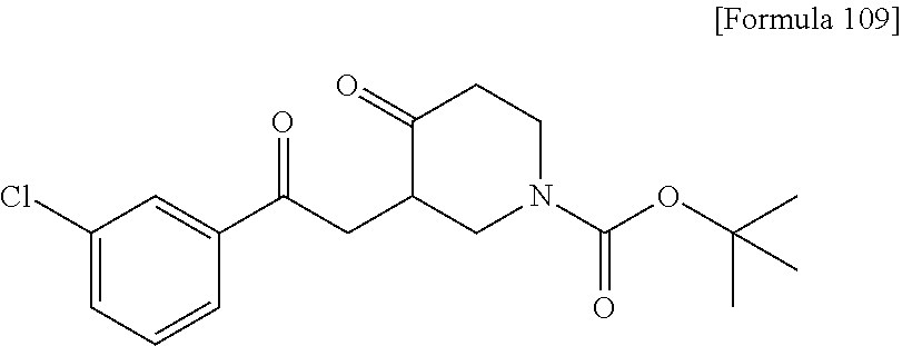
C1(Cl)=CC=CC(C(CC2CN(C(OC(C)(C)C)=O)CCC2=O)=O)=C1
